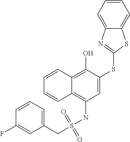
C(S(NC1=C2C(=C(O)C(SC3=NC4=CC=CC=C4S3)=C1)C=CC=C2)(=O)=O)C1=CC=CC(F)=C1
